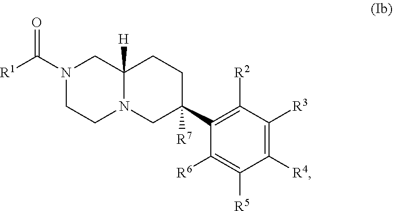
[R6]C1=C([R5])C([R4])=C([R3])C([R2])=C1C1([R7])CN2C([H])(CC1)CN(C(=O)[R1])CC2
